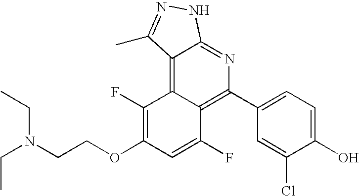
C(N(CC)CC)COC1=C(F)C2=C3C(=NC(C4=CC=C(O)C(Cl)=C4)=C2C(F)=C1)NN=C3C
